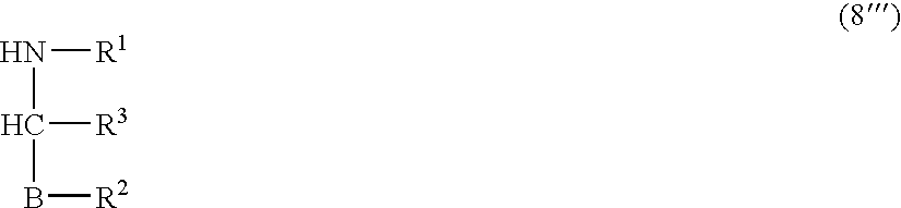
N([R1])C(B[R2])[R3]
